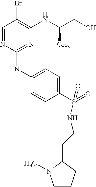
C1=NC(NC2=CC=C(S(=O)(NCCC3CCCN3C)=O)C=C2)=NC(NC(CO)C)=C1Br
